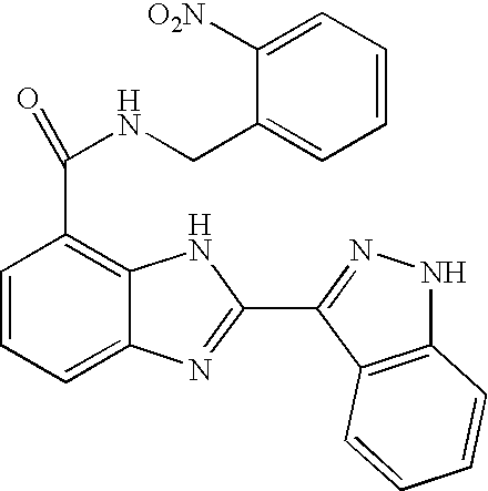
C1=CC=C2C(=C1C(=O)NCC1=CC=CC=C1[O2N])NC(C1=NNC3=C1C=CC=C3)=N2
